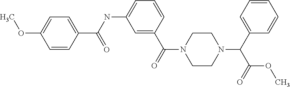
C1=CC(C(NC2=CC=CC(C(=O)N3CCN(C(C4=CC=CC=C4)C(=O)OC)CC3)=C2)=O)=CC=C1OC
